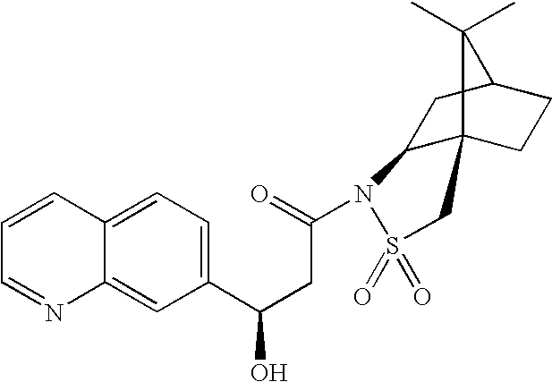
C12C3(CCC(C1)C3(C)C)CS(=O)(=O)N2C(=O)CC(O)C1=CC=C2C(=C1)N=CC=C2
